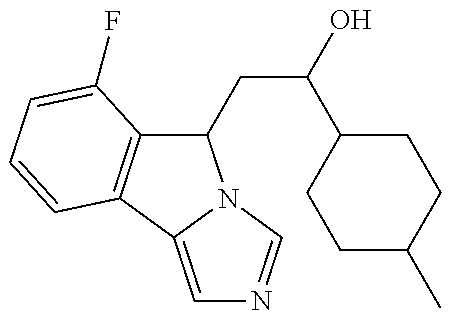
C1(CC(O)C2CCC(C)CC2)C2=C(C3=CN=CN13)C=CC=C2F
